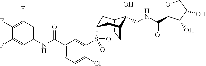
C12CCC(CC(S(C3=CC(C(NC4=CC(F)=C(F)C(F)=C4)=O)=CC=C3Cl)(=O)=O)C1)C2(O)CNC(=O)C1OCC(O)C1O
